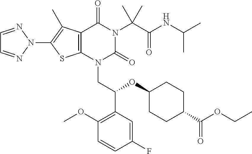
C12=C(N(CC(C3=C(OC)C=CC(F)=C3)OC3CCC(C(OCC)=O)CC3)C(=O)N(C(C(NC(C)C)=O)(C)C)C1=O)SC(N1N=CC=N1)=C2C
